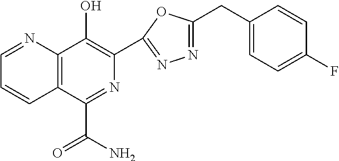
C1=NC2=C(C=C1)C(C(=O)N)=NC(C1=NN=C(CC3=CC=C(F)C=C3)O1)=C2O
